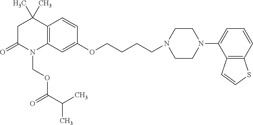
C12=C(C=C(OCCCCN3CCN(C4=CC=CC5=C4C=CS5)CC3)C=C1)N(COC(=O)C(C)C)C(=O)CC2(C)C
